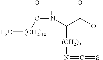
O=C(NC(C([OH])=O)[(CH2)4]N=C=S)[(CH2)10]C
